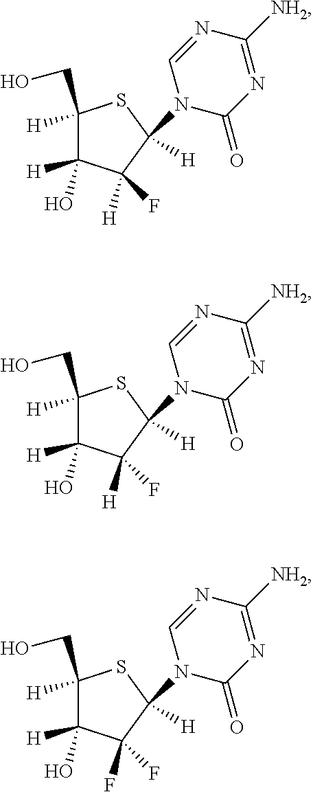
C1([H])(CO)C([H])(O)C([H])(F)C(N2C(=O)N=C([NH2])N=C2)([H])S1.C1([H])(CO)C([H])(O)C([H])(F)C(N2C(=O)N=C([NH2])N=C2)([H])S1.C1([H])(CO)C([H])(O)C(F)(F)C(N2C(=O)N=C([NH2])N=C2)([H])S1
